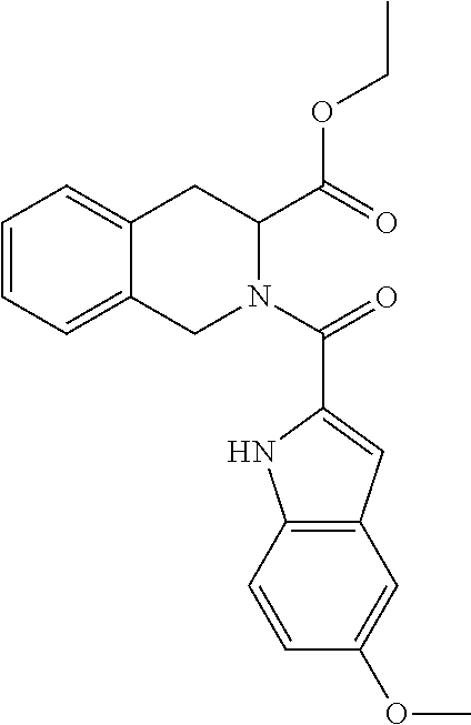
C1=CC=C2C(=C1)CC(C(OCC)=O)N(C(=O)C1=CC3=C(N1)C=CC(OC)=C3)C2
